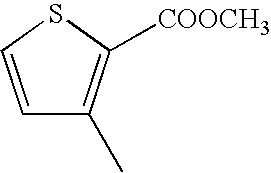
C1=CSC([COOCH3])=C1C
